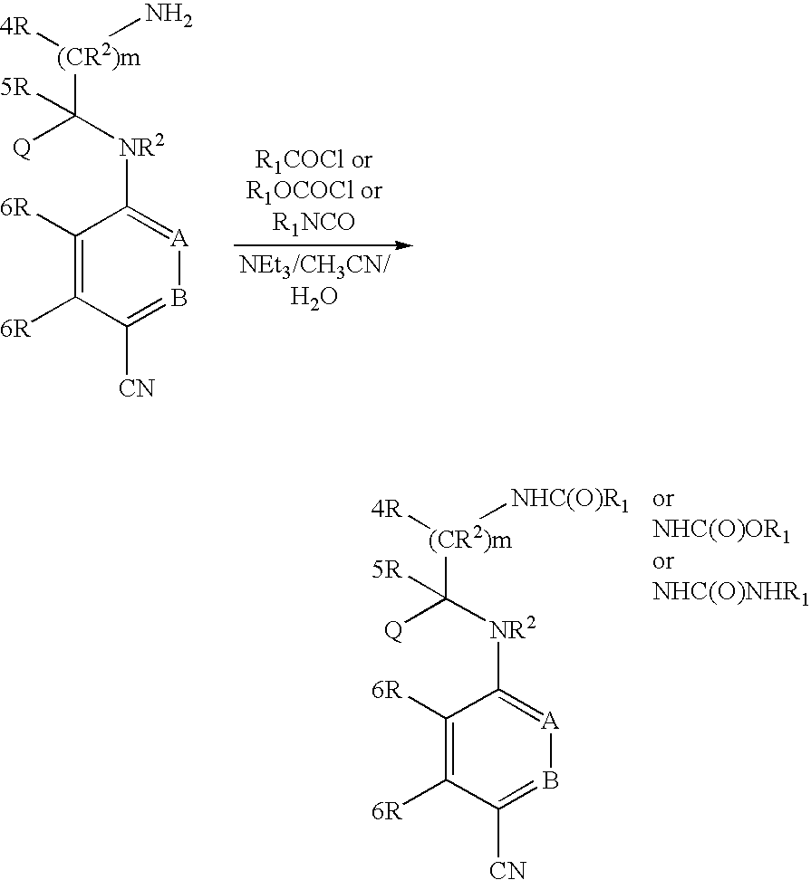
[Q]C([NR2]C1=[A]B=C([CN])C([6R])=C1[6R])([(CR2)m]([4R])N)[5R].[Q]C([NR2]C1=[A]B=C([CN])C([6R])=C1[6R])([(CR2)m]([4R])[NHC(O)R1])[5R]
